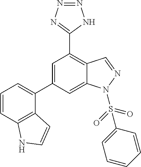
C1=C(C2=CC=CC3=C2C=CN3)C=C2C(=C1C1=NN=NN1)C=NN2S(C1=CC=CC=C1)(=O)=O
